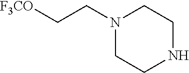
N1(CC[F3CO])CCNCC1
